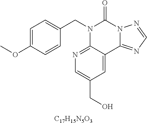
C1=C(OC)C=CC(CN2C3=NC=C(CO)C=C3C3=NC=NN3C2=O)=C1.[C17H15N5O3]
